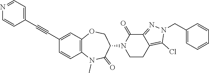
C12=C(C=C(C#CC3=CC=NC=C3)C=C1)OCC(N1CCC3=C(Cl)N(CC4=CC=CC=C4)N=C3C1=O)C(=O)N2C
